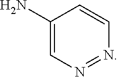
NC1=CN=NC=C1
